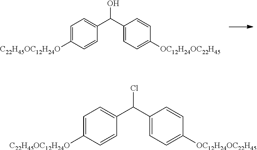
C1=C([C22H45OC12H24O])C=CC(C(C2=CC=C([OC12H24OC22H45])C=C2)O)=C1.C1=C([C22H45OC12H24O])C=CC(C(C2=CC=C([OC12H24OC22H45])C=C2)Cl)=C1
